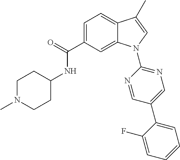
O=C(C1=CC=C2C(=C1)N(C1=NC=C(C3=CC=CC=C3F)C=N1)C=C2C)NC1CCN(C)CC1
